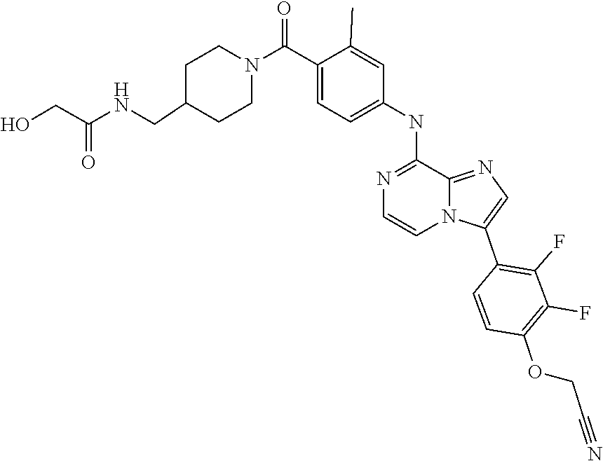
C(#N)COC1=C(F)C(F)=C(C2=CN=C3C(NC4=CC=C(C(N5CCC(CNC(CO)=O)CC5)=O)C(C)=C4)=NC=CN23)C=C1
